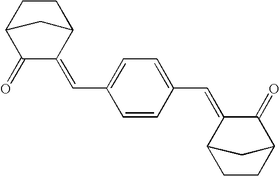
C1CC2C(=O)C(=CC3=CC=C(C=C4C5CCC(C4=O)C5)C=C3)C1C2
